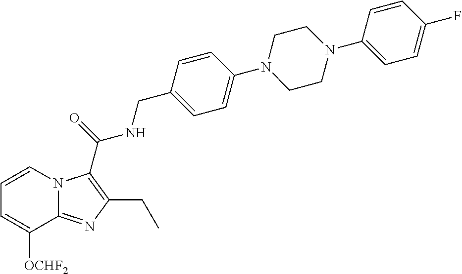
C1=CN2C(=NC(CC)=C2C(=O)NCC2=CC=C(N3CCN(C4=CC=C(F)C=C4)CC3)C=C2)C([OCHF2])=C1
